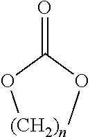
[(CH2)n]1COC(=O)O1
